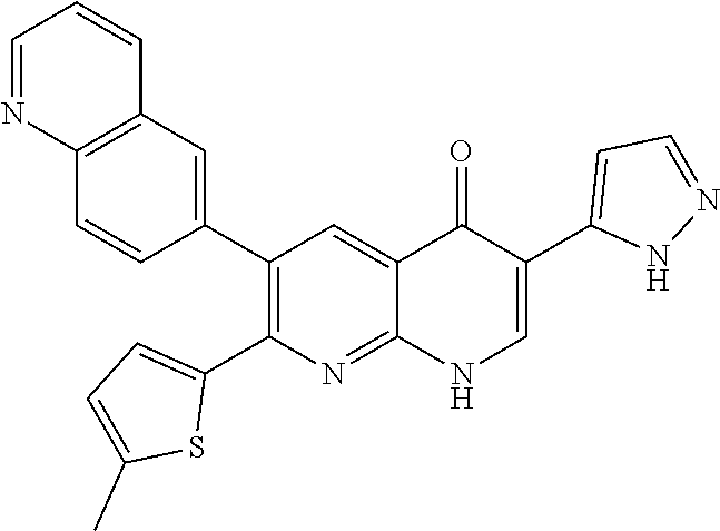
C12=C(C=C(C3=C(C4=CC=C(C)S4)N=C4C(=C3)C(=O)C(C3=CC=NN3)=CN4)C=C1)C=CC=N2
